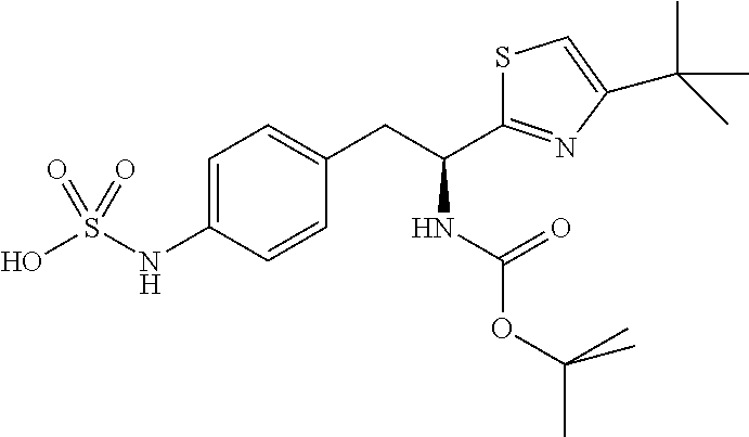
OS(=O)(=O)NC1=CC=C(CC(C2=NC(C(C)(C)C)=CS2)NC(=O)OC(C)(C)C)C=C1
